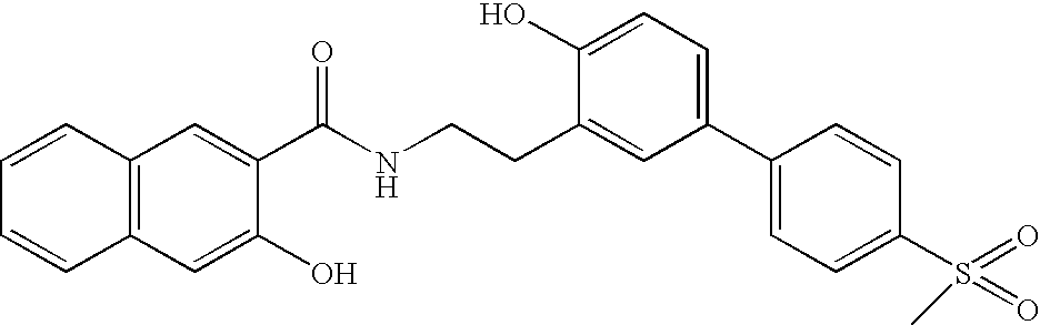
C1=CC2=C(C=C1)C=C(O)C(C(NCCC1=CC(C3=CC=C(S(=O)(=O)C)C=C3)=CC=C1O)=O)=C2
